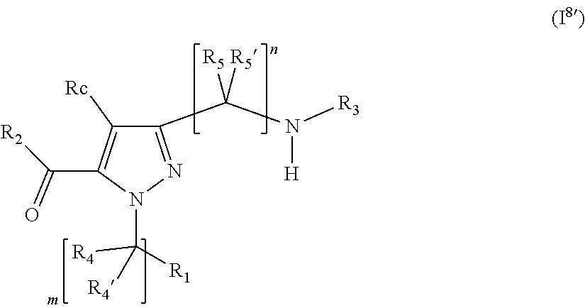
C1(C(N([R3])[H])([R5])[R5])=NN(C([R1])([R4])[R4])C(C(=O)[R2])=C1[Rc]
